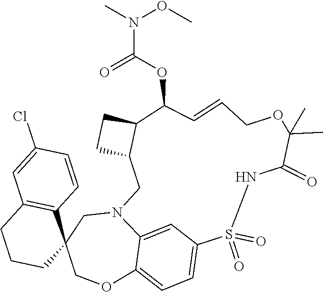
C1=CC(Cl)=CC2=C1C1(CCC2)COC2=CC=C3C=C2N(C1)CC1CCC1C(OC(=O)N(C)OC)C=CCOC(C)(C)C(=O)NS3(=O)=O
